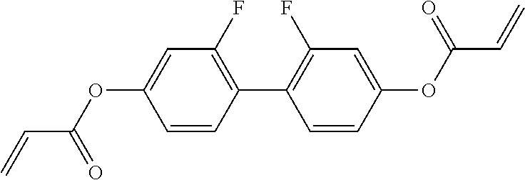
C(C=C)(OC1=CC(F)=C(C2=C(F)C=C(OC(C=C)=O)C=C2)C=C1)=O
